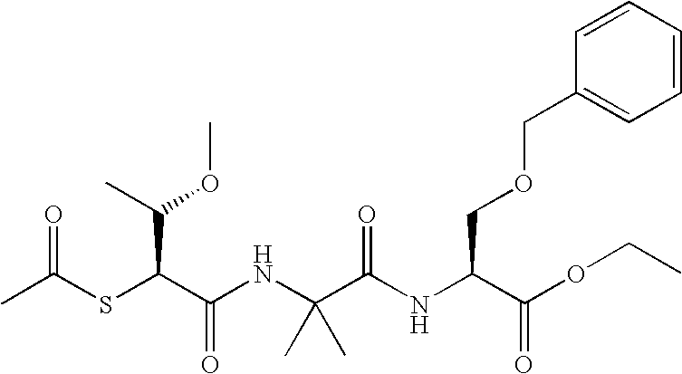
C(C(NC(C(OCC)=O)COCC1=CC=CC=C1)=O)(C)(C)NC(C(SC(C)=O)C(OC)C)=O
